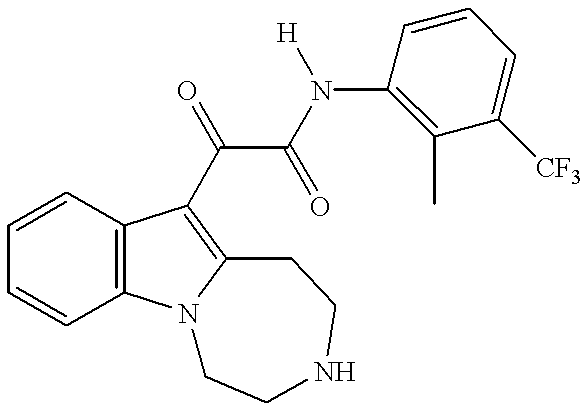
C1=CC=CC2=C1C(C(C(N([H])C1=C(C)C([CF3])=CC=C1)=O)=O)=C1N2CCNCC1
